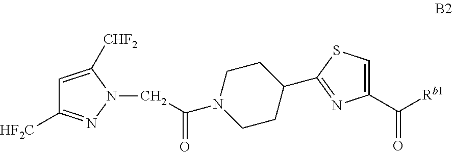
N1(CC(=O)N2CCC(C3=NC(C([Rb1])=O)=CS3)CC2)C([CHF2])=CC([HF2C])=N1
